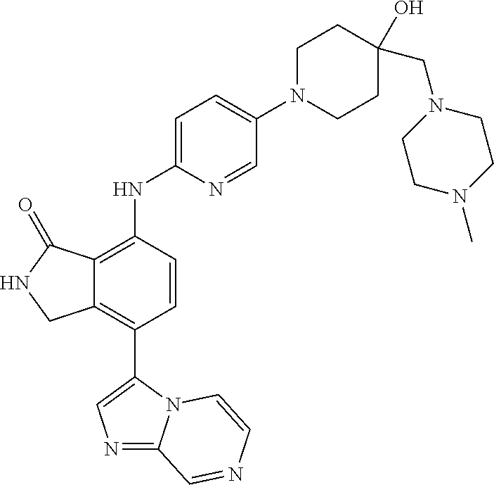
C12=C(C3=CN=C4N3C=CN=C4)C=CC(NC3=CC=C(N4CCC(O)(CN5CCN(C)CC5)CC4)C=N3)=C1C(=O)NC2
